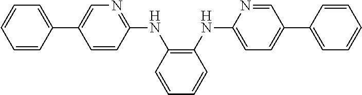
C1=CC(NC2=C(NC3=CC=C(C4=CC=CC=C4)C=N3)C=CC=C2)=NC=C1C1=CC=CC=C1
